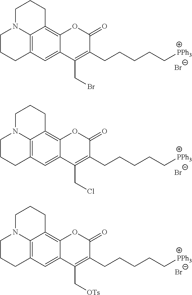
C1CCC2=C3N1CCCC3=C1C(=C2)C(CBr)=C(CCCCC[PPh3])C(=O)O1.[Br-].C1CCC2=C3N1CCCC3=C1C(=C2)C(CCl)=C(CCCCC[PPh3])C(=O)O1.[Br-].C1CCC2=C3N1CCCC3=C1C(=C2)C(C[OTs])=C(CCCCC[PPh3])C(=O)O1.[Br-]
